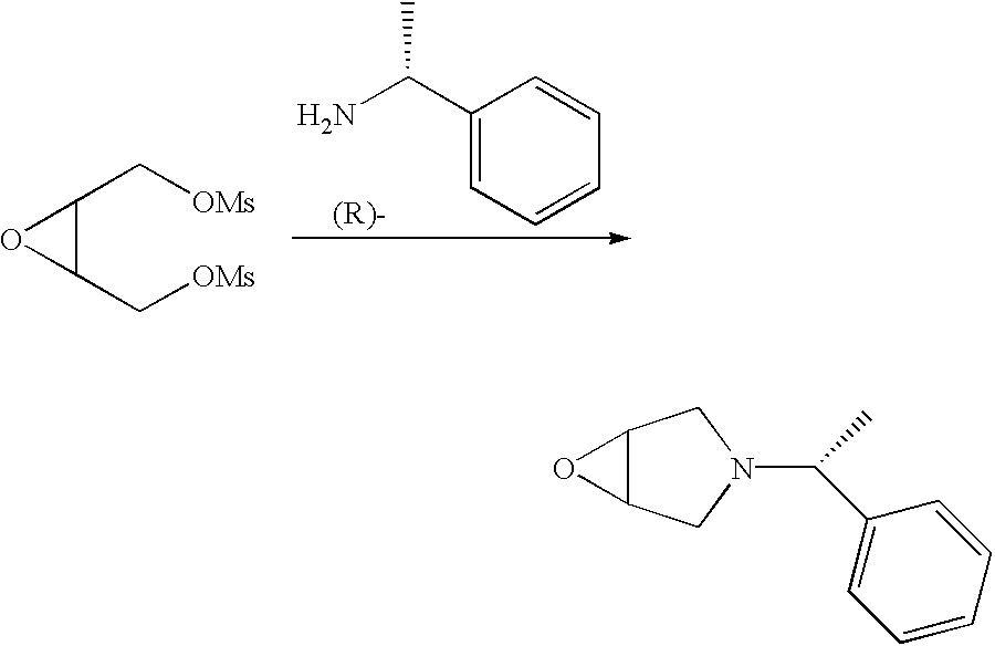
C12C(CN(C(C)C3=CC=CC=C3)C1)O2.C1(C[OMs])C(C[OMs])O1.C1(C(N)C)=CC=CC=C1
